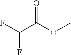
FC(C(OC)=O)F
